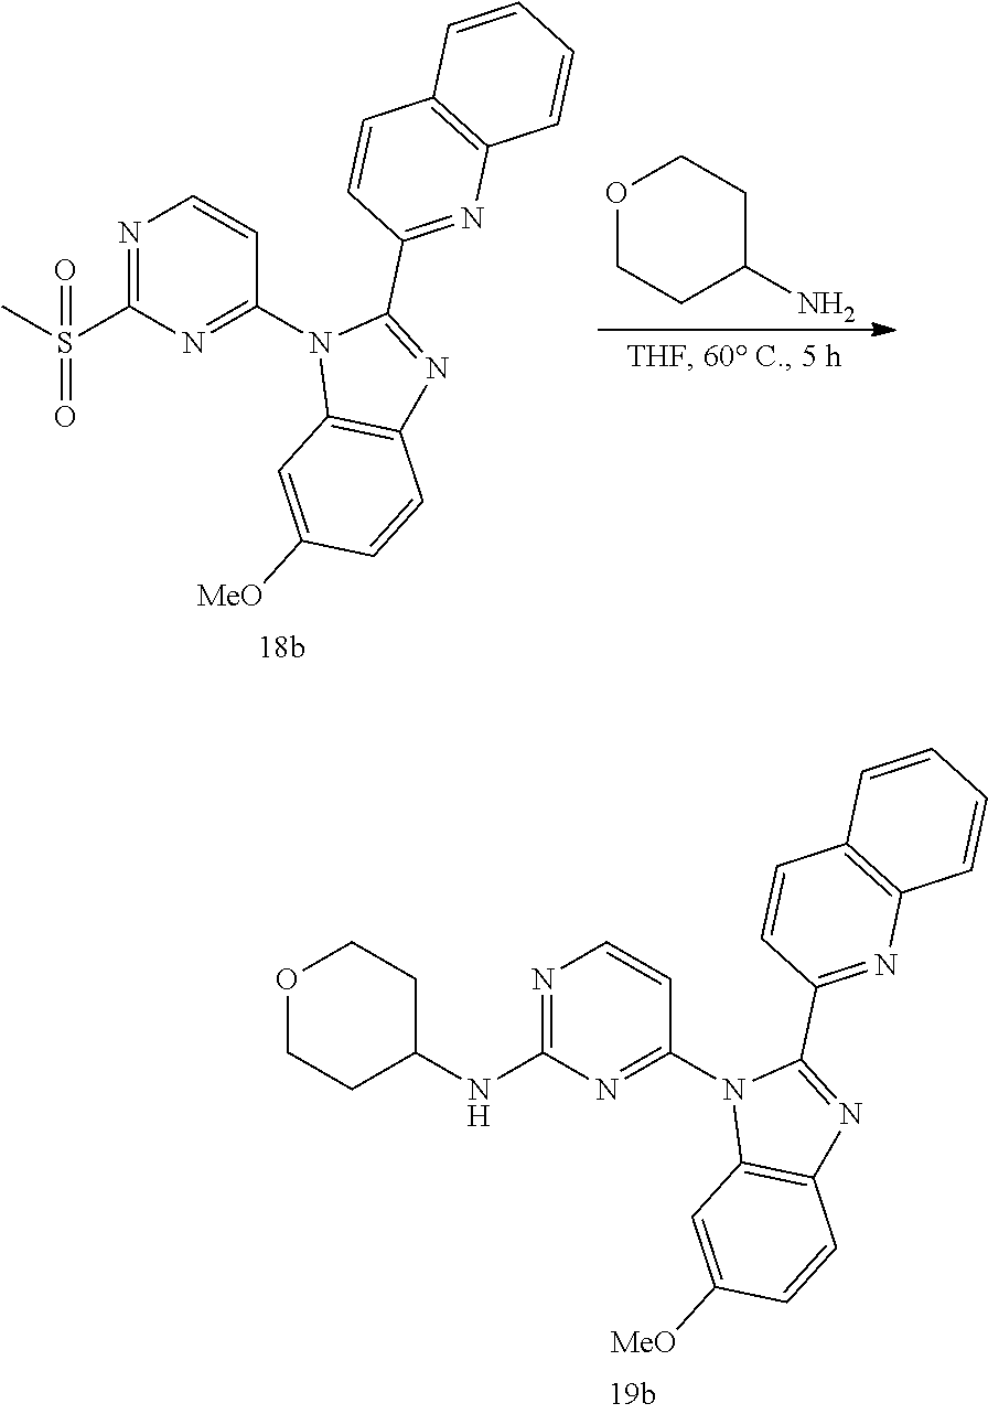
N1=C(S(C)(=O)=O)N=C(N2C3=C(N=C2C2=NC4=C(C=C2)C=CC=C4)C=CC([MeO])=C3)C=C1.O1CCC(N)CC1.N1=C(NC2CCOCC2)N=C(N2C3=C(N=C2C2=NC4=C(C=C2)C=CC=C4)C=CC([MeO])=C3)C=C1
